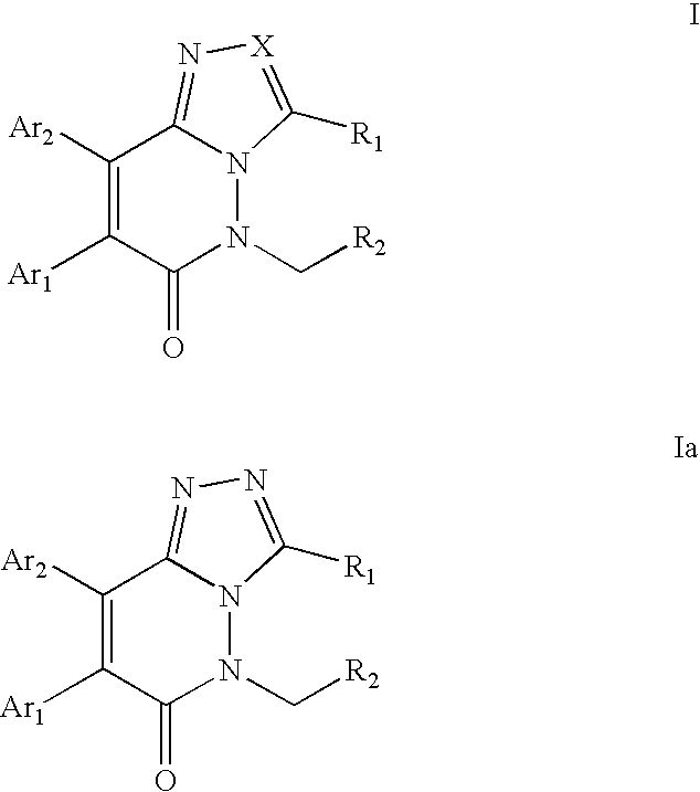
C1([Ar2])=C([Ar1])C(=O)N(C[R2])N2C1=N[X]=C2[R1].C1([Ar2])=C([Ar1])C(=O)N(C[R2])N2C1=NN=C2[R1]
